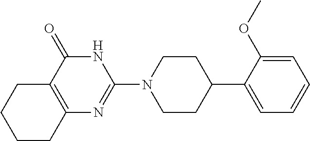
C12=C(C(=O)NC(N3CCC(C4=CC=CC=C4OC)CC3)=N1)CCCC2
